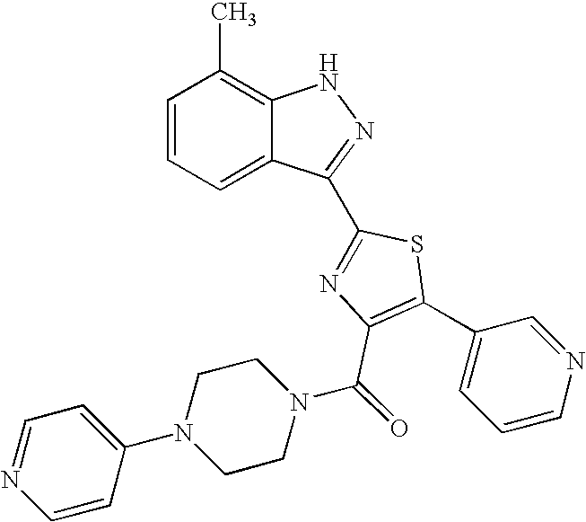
C1=CC=C2C(=C1C)NN=C2C1=NC(C(N2CCN(C3=CC=NC=C3)CC2)=O)=C(C2=CC=CN=C2)S1
